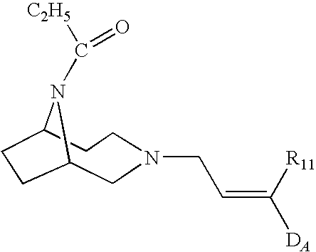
C12CN(CC=C([DA])[R11])CCC(N1C([C2H5])=O)CC2
